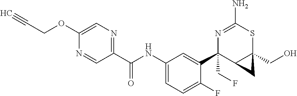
N1=C(N)SC2(CO)C(C1(C1=CC(NC(C3=NC=C(OCC#C)N=C3)=O)=CC=C1F)CF)C2
